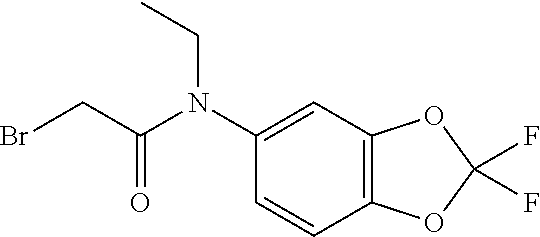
CCN(C1=CC2=C(C=C1)OC(F)(F)O2)C(CBr)=O
